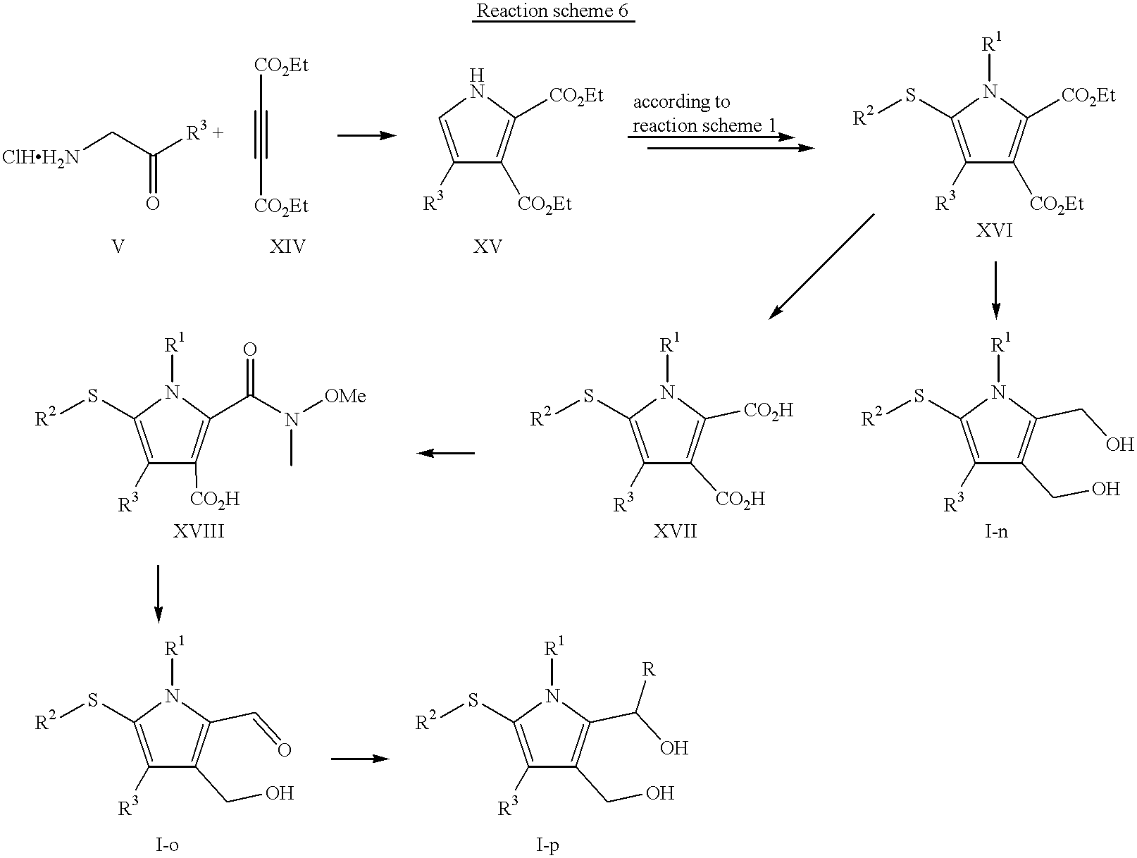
[ClHH2N]CC([R3 +])=O.C(#C[CO2Et])[CO2Et].C1([R3])=CNC([CO2Et])=C1[CO2Et].C1([R3])=C(S[R2])N([R1])C([CO2Et])=C1[CO2Et].C1([R3])=C(S[R2])N([R1])C(CO)=C1CO.C1([R3])=C(S[R2])N([R1])C([CO2H])=C1[CO2H].C1([R3])=C(S[R2])N([R1])C(C(N([OMe])C)=O)=C1[CO2H].C1([R3])=C(S[R2])N([R1])C(C=O)=C1CO.C1([R3])=C(S[R2])N([R1])C(C(O)[R])=C1CO
